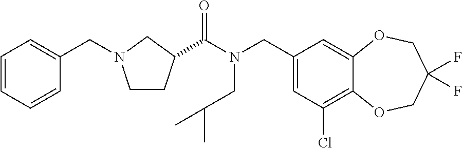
C1(CN(C(=O)C2CCN(CC3=CC=CC=C3)C2)CC(C)C)=CC(Cl)=C2C(=C1)OCC(F)(F)CO2
